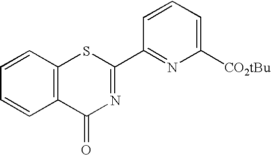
C1=CC2=C(C=C1)SC(C1=NC([CO2tBu])=CC=C1)=NC2=O
